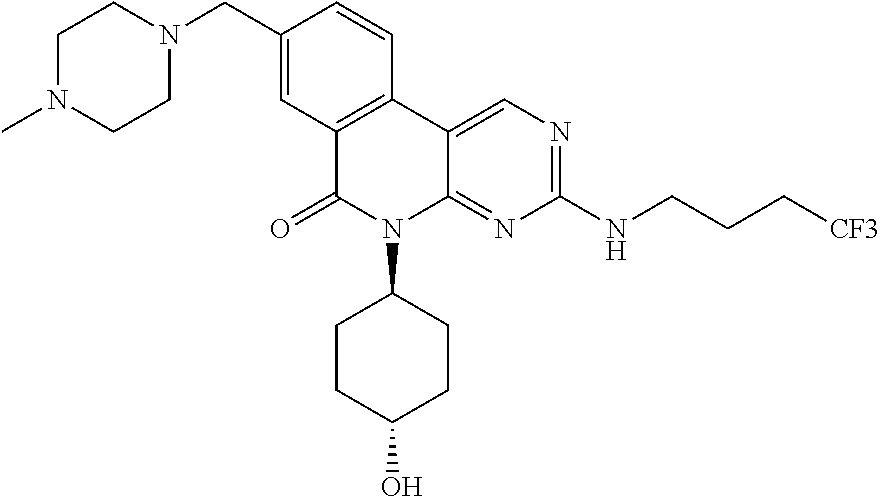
C1(CN2CCN(C)CC2)=CC2=C(C=C1)C1=CN=C(NCCC[CF3])N=C1N(C1CCC(O)CC1)C2=O
